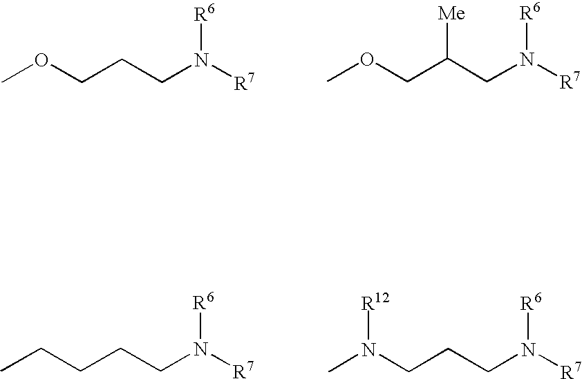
COCCCN([R7])[R6].COCC(CN([R7])[R6])[Me].CCCCCN([R7])[R6].CN(CCCN([R7])[R6])[R12]
